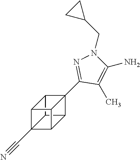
C12(C3=NN(CC4CC4)C(N)=C3C)C3C4C5(C#N)C(C14)C2C53
